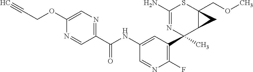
C1(N)=NC(C2=C(F)N=CC(NC(C3=NC=C(OCC#C)N=C3)=O)=C2)(C)C2C(COC)(S1)C2
